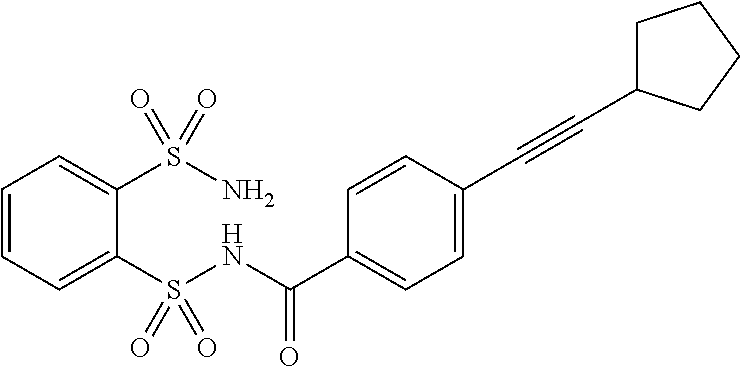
C1=CC=C(S(NC(C2=CC=C(C#CC3CCCC3)C=C2)=O)(=O)=O)C(S(N)(=O)=O)=C1
